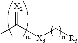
CC([X3]C[R3])=[X2]
